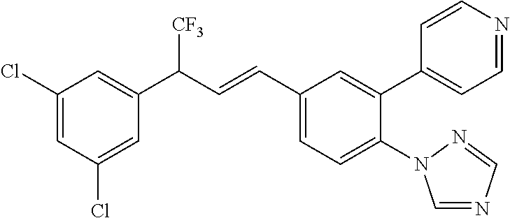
C1(Cl)=CC(Cl)=CC(C(C=CC2=CC=C(N3C=NC=N3)C(C3=CC=NC=C3)=C2)[CF3])=C1
